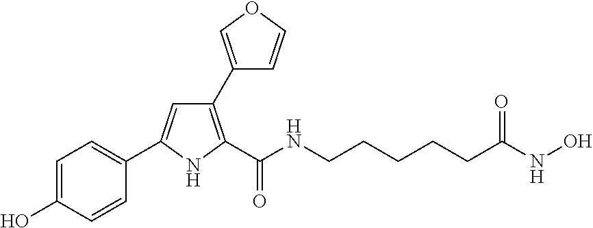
C1=C(C2=CC=C(O)C=C2)NC(C(NCCCCCC(NO)=O)=O)=C1C1=COC=C1
